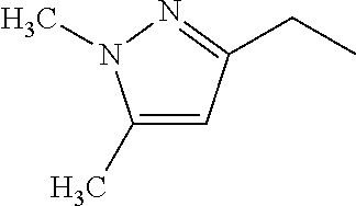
C1(C)=CC(CC)=NN1C
